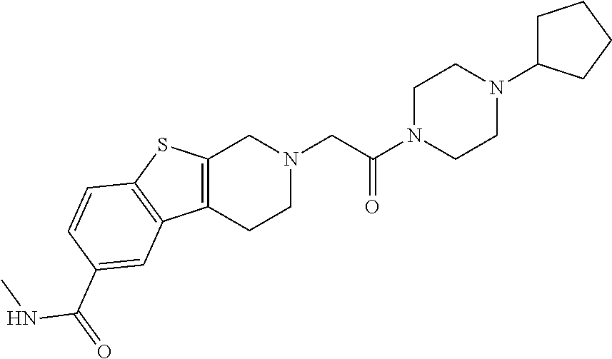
C1N(C(CN2CC3=C(CC2)C2=C(S3)C=CC(C(=O)NC)=C2)=O)CCN(C2CCCC2)C1
